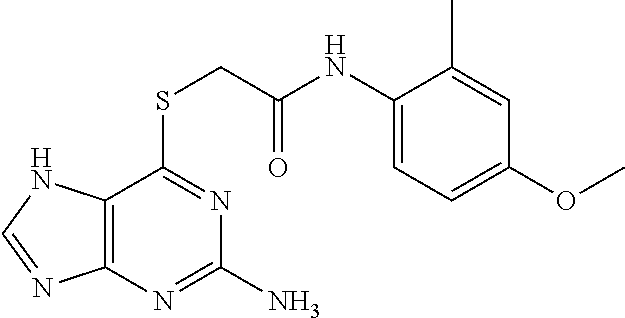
C12=C(N=C(N)N=C1SCC(NC1=CC=C(OC)C=C1C)=O)N=CN2
